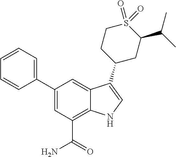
C1(C2=CC=CC=C2)=CC(C(N)=O)=C2C(=C1)C(C1CC(C(C)C)S(=O)(=O)CC1)=CN2
